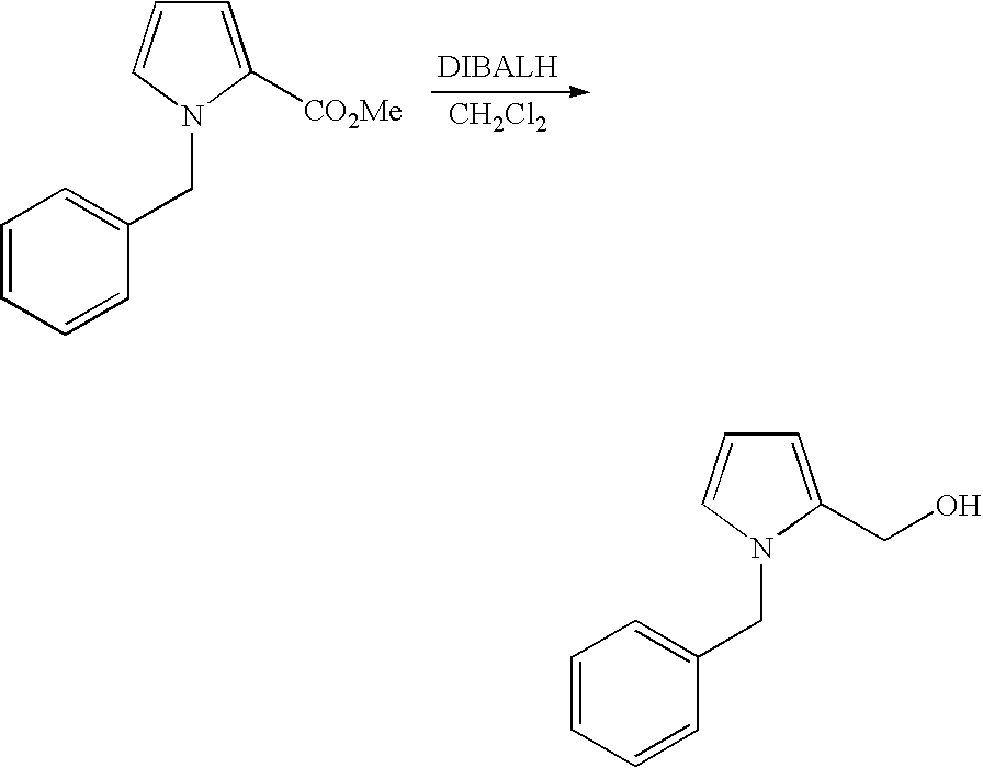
[CH2Cl2].C1=C([CO2Me])N(CC2=CC=CC=C2)C=C1.C1=C(CO)N(CC2=CC=CC=C2)C=C1
